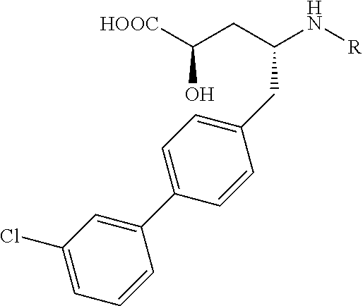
[HOOC]C(CC(N[R])CC1=CC=C(C2=CC(Cl)=CC=C2)C=C1)O
